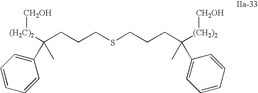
C(CCSCCCC([(CH2)2][CH2OH])(C)C1=CC=CC=C1)C([(CH2)2][CH2OH])(C1=CC=CC=C1)C
